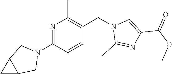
N1=C(N2CC3C(C2)C3)C=CC(CN2C(C)=NC(C(OC)=O)=C2)=C1C
